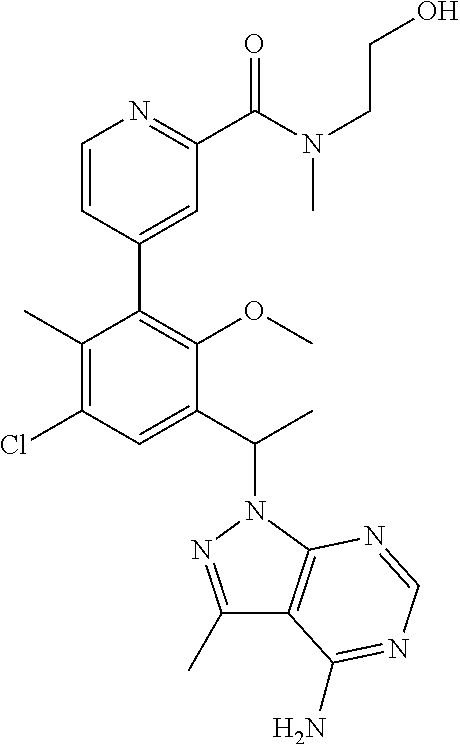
C1(C)=C(Cl)C=C(C(C)N2N=C(C)C3=C2N=CN=C3N)C(OC)=C1C1=CC(C(N(CCO)C)=O)=NC=C1
